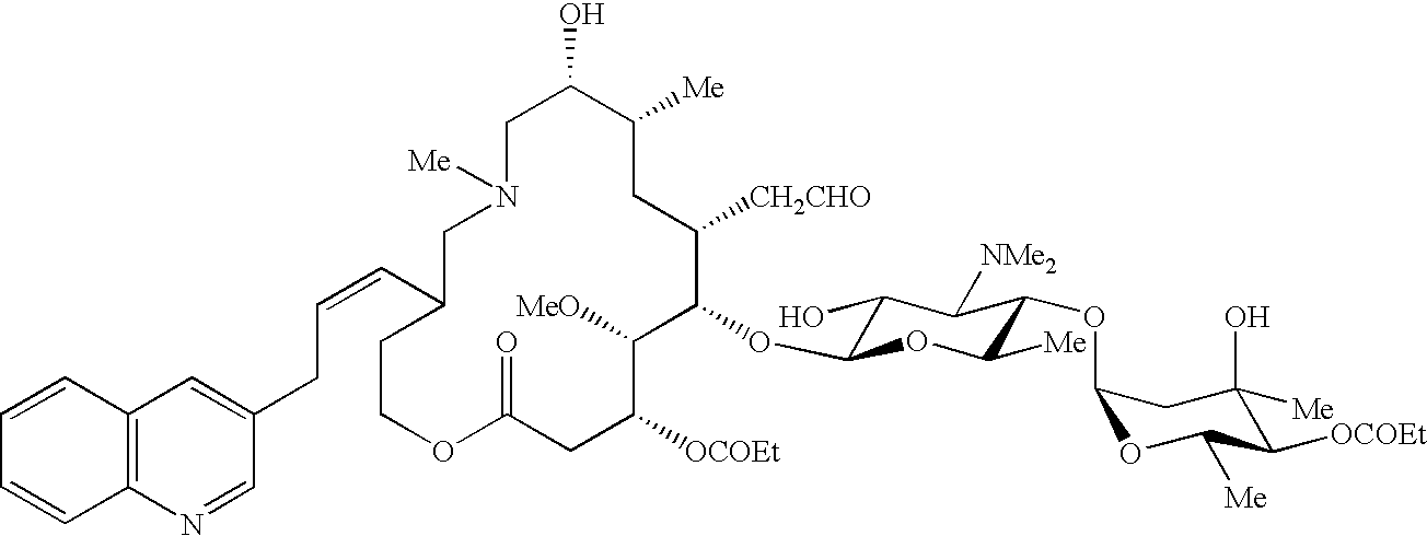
C1C(O)C([Me])CC([CH2CHO])C(OC2C(O)C([NMe2])C(OC3OC([Me])C([OCOEt])C(O)([Me])C3)C([Me])O2)C([MeO])C([OCOEt])CC(=O)OCCC(C=CCC2=CC3=C(N=C2)C=CC=C3)CN1[Me]
